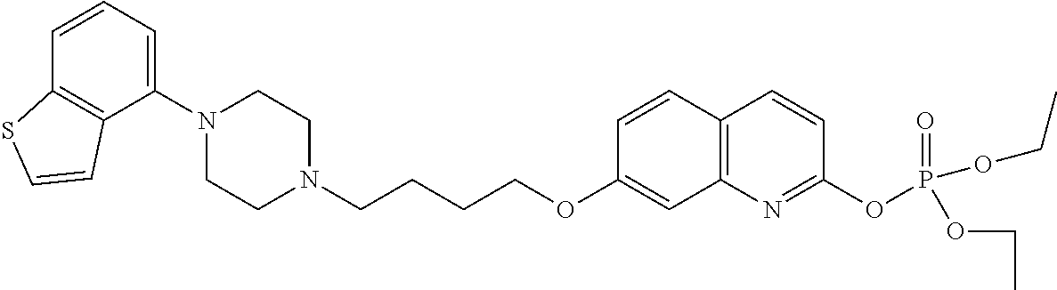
C1=CC2=C(C(N3CCN(CCCCOC4=CC5=C(C=C4)C=CC(OP(OCC)(=O)OCC)=N5)CC3)=C1)C=CS2
